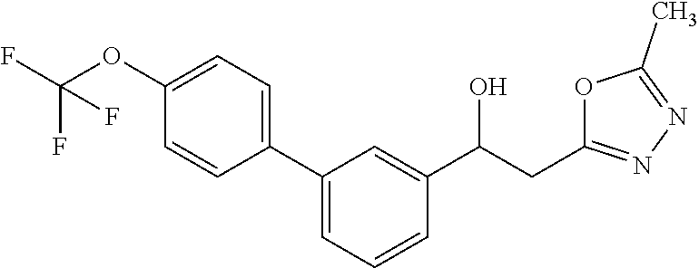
C(C(C1=CC(C2=CC=C(OC(F)(F)F)C=C2)=CC=C1)O)C1=NN=C(C)O1
